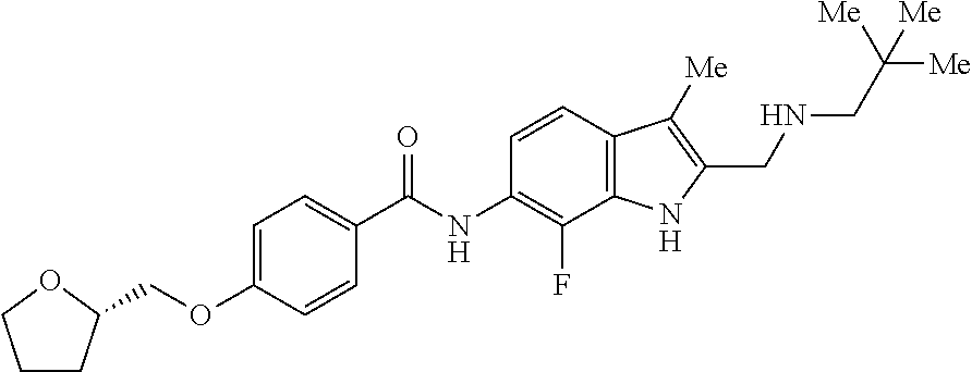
C1CC(COC2=CC=C(C(NC3=C(F)C4=C(C=C3)C([Me])=C(CNCC([Me])([Me])[Me])N4)=O)C=C2)OC1
